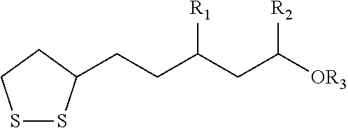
S1SC(CCC(CC([OR3])[R2])[R1])CC1
